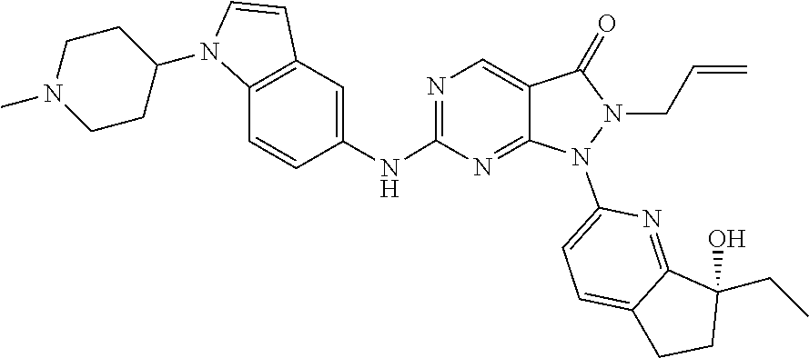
C1=C2CCC(O)(CC)C2=NC(N2C3=NC(NC4=CC5=C(C=C4)N(C4CCN(C)CC4)C=C5)=NC=C3C(=O)N2CC=C)=C1
